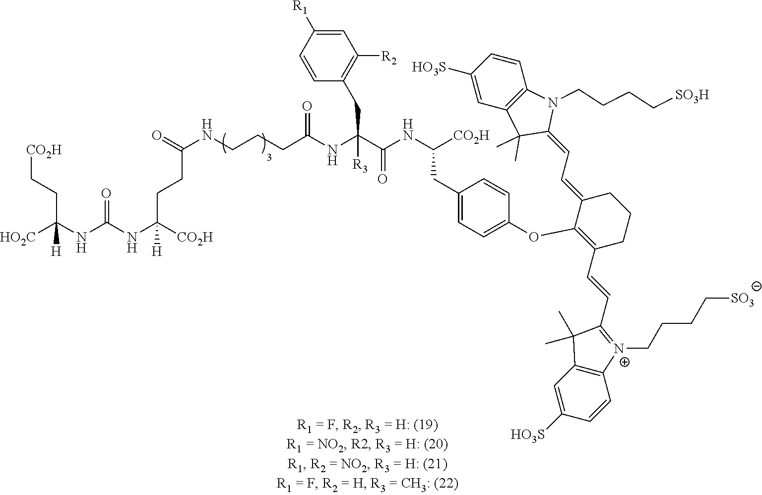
[HO2C]C(NC(NC([CO2H])(CCC(NCCCC(NC(C(NC(CC1=CC=C(OC2=C(C=CC3=[N+](CCCC[SO3])C4=C(C3(C)C)C=C([HO3S])C=C4)CCCC2=CC=C2N(CCCC[SO3H])C3=C(C2(C)C)C=C([HO3S])C=C3)C=C1)[CO2H])=O)(CC1=C([R2])C=C([R1])C=C1)[R3])=O)=O)[H])=O)(CC[CO2H])[H]
